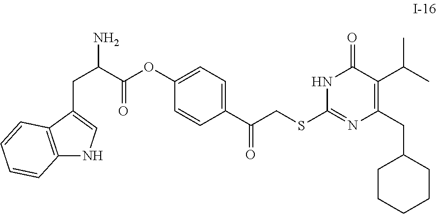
C1CCCCC1CC1=C(C(C)C)C(=O)NC(SCC(C2=CC=C(OC(C(CC3=CNC4=C3C=CC=C4)N)=O)C=C2)=O)=N1
